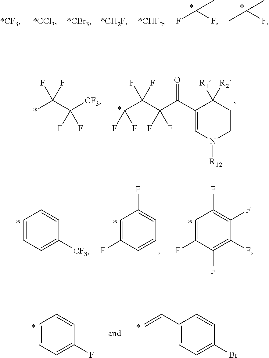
FC(F)C.CC(F)C.*C(C([CF3])(F)F)(F)F.C(C(C(F)(F)C(=O)C1=CN([R12])CCC1([R1])[R2])(F)F)(F)F.C1=CC=C([CF3])C=C1.C1=C(F)C=CC=C1F.C1=C(F)C(F)=C(F)C(F)=C1F.C1=CC=C(F)C=C1.C1(C=C)=CC=C(Br)C=C1
